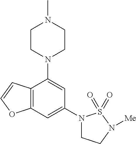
C12=C(C=C(N3CCN([Me])S3(=O)=O)C=C1N1CCN(C)CC1)OC=C2
